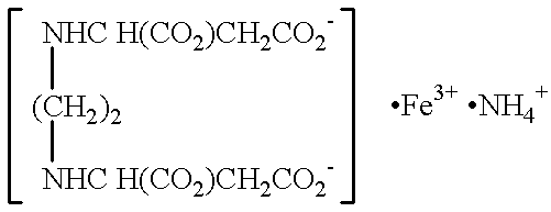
[NHC H(CO2)CH2CO2-][(CH2)2][NHC H(CO2)CH2CO2-]
